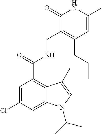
C1=C(Cl)C=C2C(=C1C(NCC1=C(CCC)C=C(C)NC1=O)=O)C(C)=CN2C(C)C
